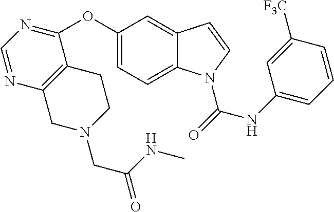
C1(OC2=CC=C3C(=C2)C=CN3C(=O)NC2=CC=CC([F3C])=C2)=NC=NC2=C1CCN(CC(=O)NC)C2
